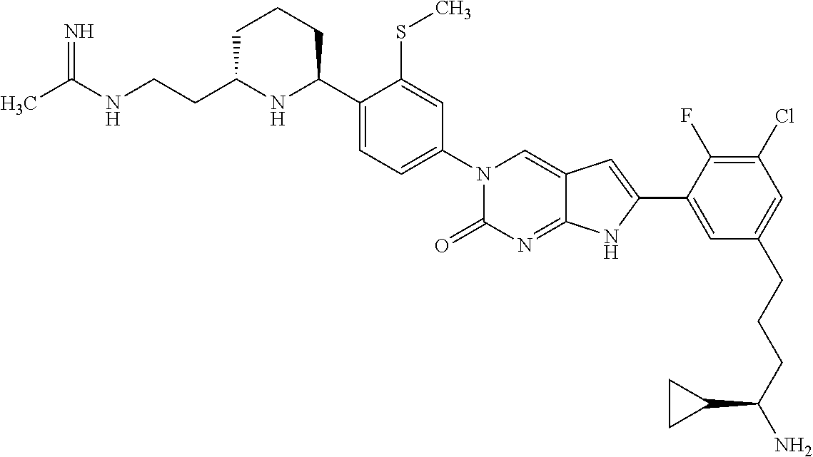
C1C(CCNC(C)=N)NC(C2=CC=C(N3C(=O)N=C4C(=C3)C=C(C3=CC(CCCC(N)C5CC5)=CC(Cl)=C3F)N4)C=C2SC)CC1
